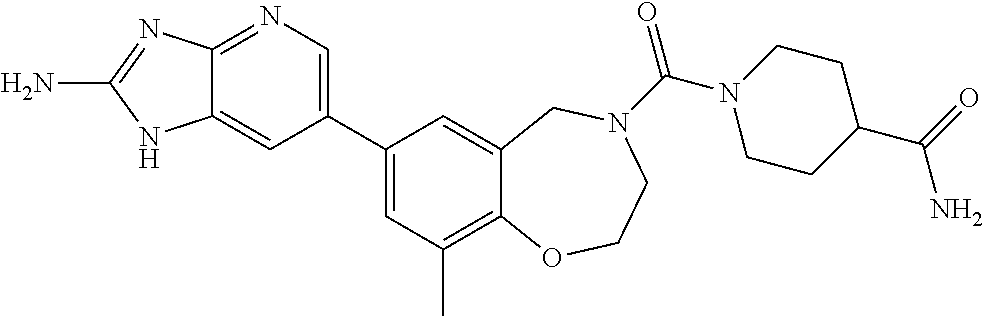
C12=NC=C(C3=CC(C)=C4C(=C3)CN(C(=O)N3CCC(C(=O)N)CC3)CCO4)C=C1NC(N)=N2
